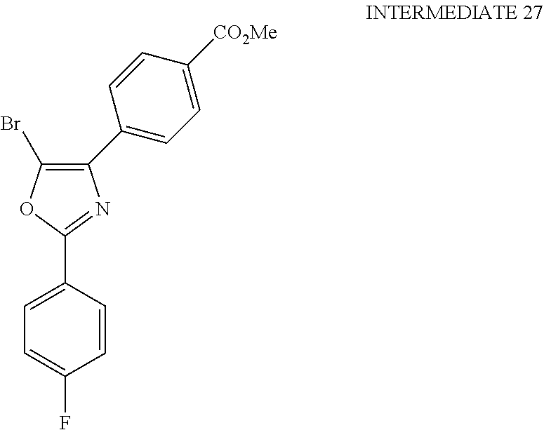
C1=CC(C2=NC(C3=CC=C([CO2Me])C=C3)=C(Br)O2)=CC=C1F
